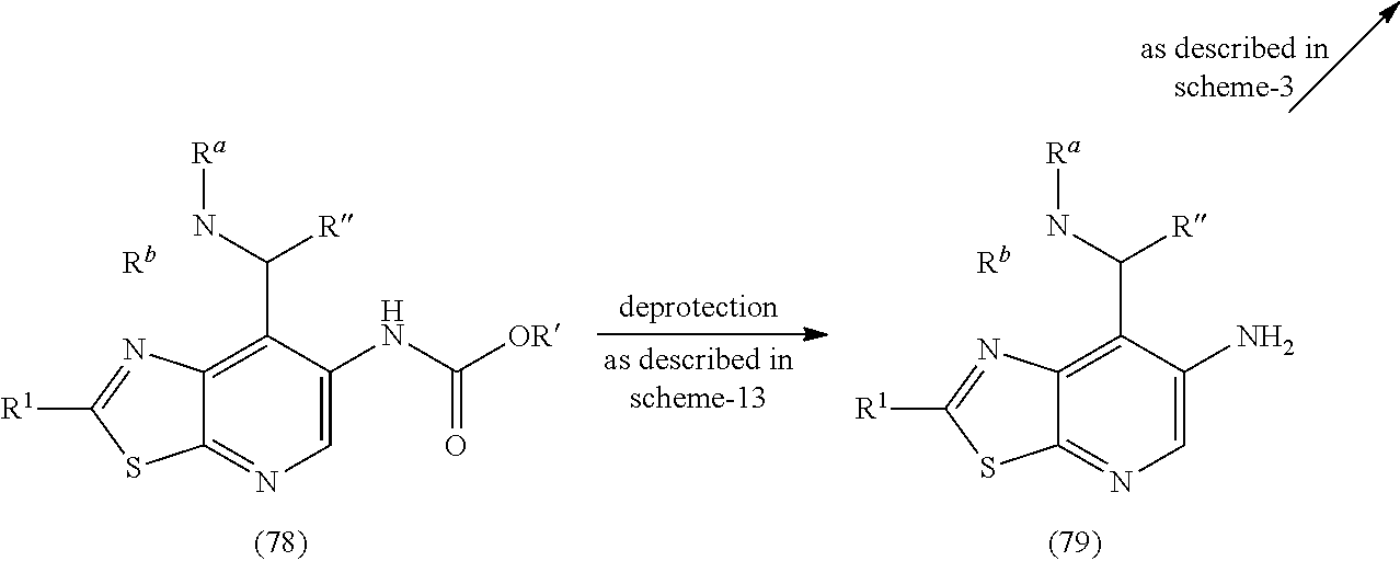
C12=C(C(N[Ra])[R])C(N)=CN=C1SC([R1])=N2.[Rb].C12=C(C(N[Ra])[R])C(NC([OR])=O)=CN=C1SC([R1])=N2.[Rb]
